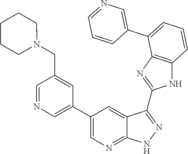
C1=C(C2=CC=CC3=C2N=C(C2=NNC4=NC=C(C5=CN=CC(CN6CCCCC6)=C5)C=C42)N3)C=CC=N1
